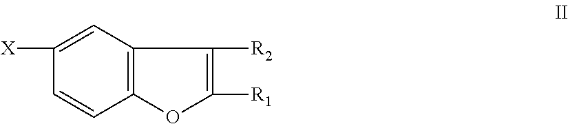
C1([X])=CC2=C(C=C1)OC([R1])=C2[R2]
